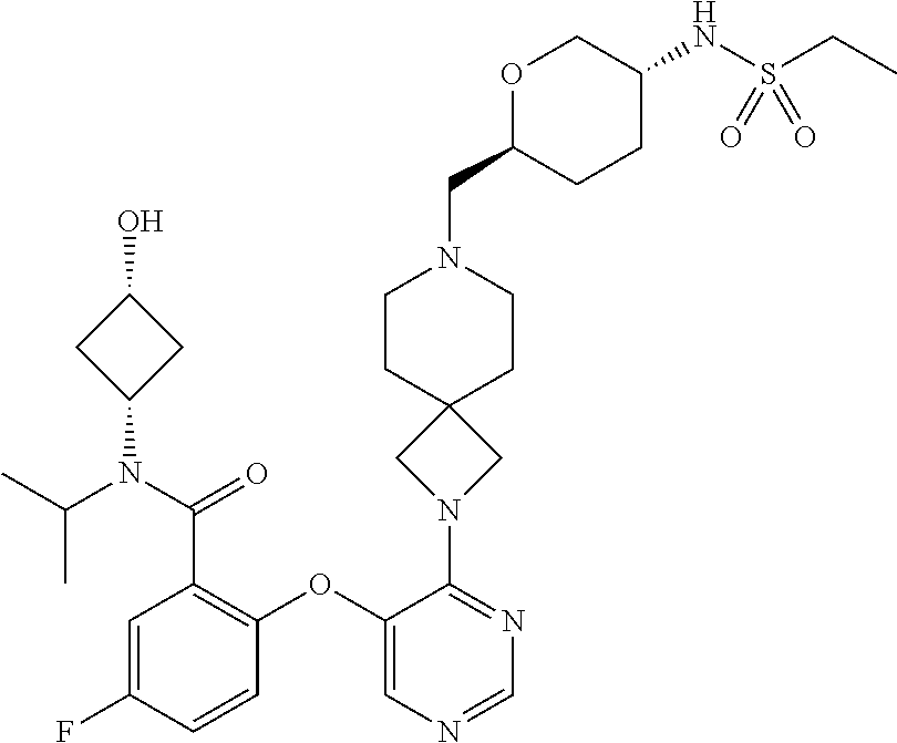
C1=C(F)C=CC(OC2=CN=CN=C2N2CC3(C2)CCN(CC2CCC(NS(CC)(=O)=O)CO2)CC3)=C1C(N(C1CC(O)C1)C(C)C)=O
